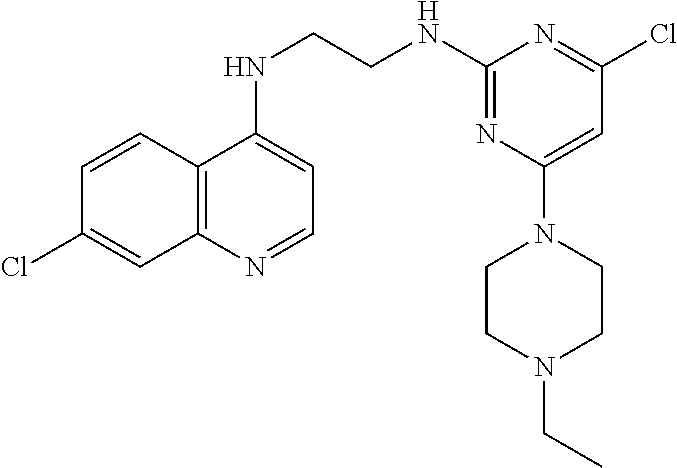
C1=CC2=C(C=C1Cl)N=CC=C2NCCNC1=NC(N2CCN(CC)CC2)=CC(Cl)=N1
